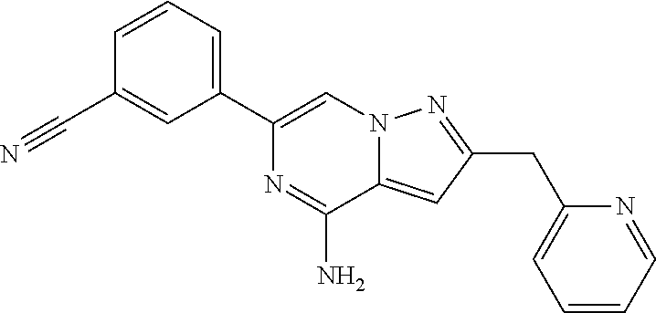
C1(C2=CN3C(=CC(CC4=CC=CC=N4)=N3)C(N)=N2)=CC=CC(C#N)=C1
